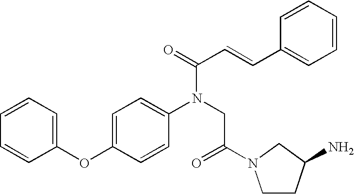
C1=C(OC2=CC=CC=C2)C=CC(N(CC(=O)N2CCC(N)C2)C(C=CC2=CC=CC=C2)=O)=C1
